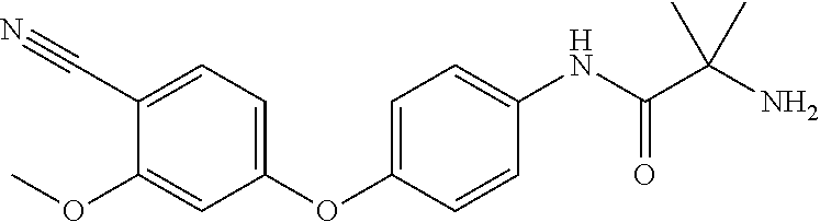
C1(C#N)=CC=C(OC2=CC=C(NC(=O)C(N)(C)C)C=C2)C=C1OC
